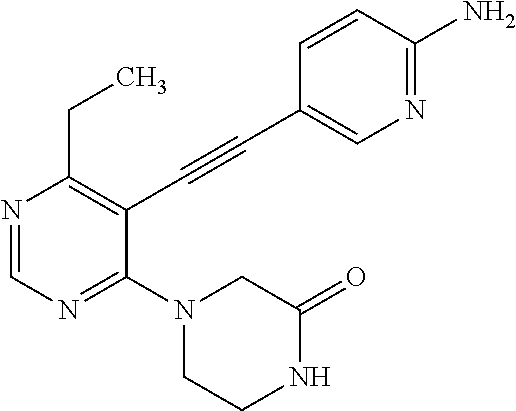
N1=CN=C(N2CCNC(=O)C2)C(C#CC2=CN=C(N)C=C2)=C1CC
